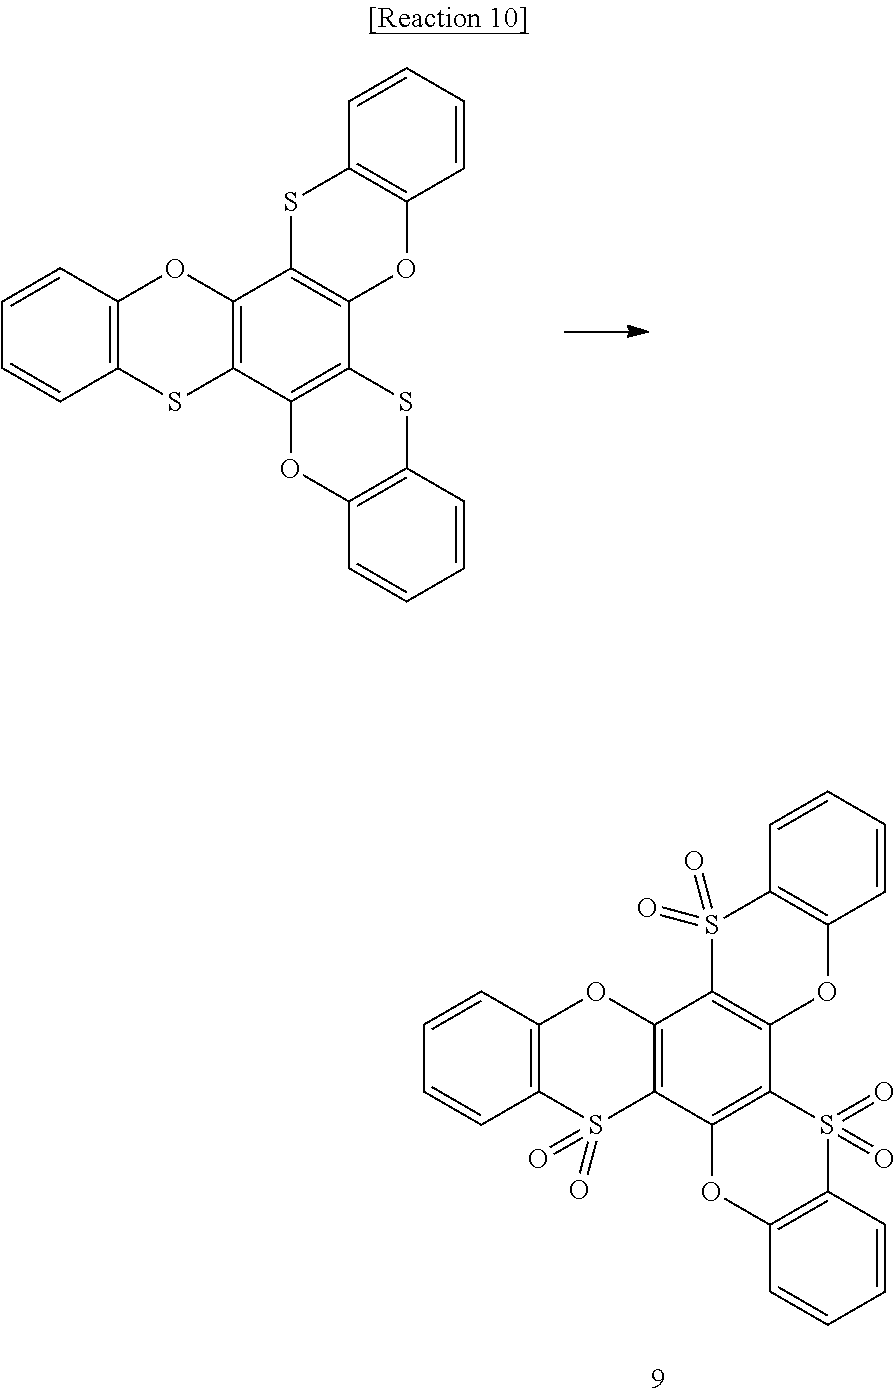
C1=CC2=C(C=C1)SC1=C(O2)C2=C(C3=C1OC1=C(S3)C=CC=C1)OC1=C(S2)C=CC=C1.C1=CC2=C(C=C1)S(=O)(=O)C1=C(O2)C2=C(C3=C1OC1=C(S3(=O)=O)C=CC=C1)OC1=C(S2(=O)=O)C=CC=C1
